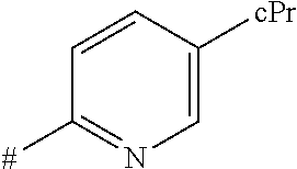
C1=CC([cPr])=CN=C1[#]
